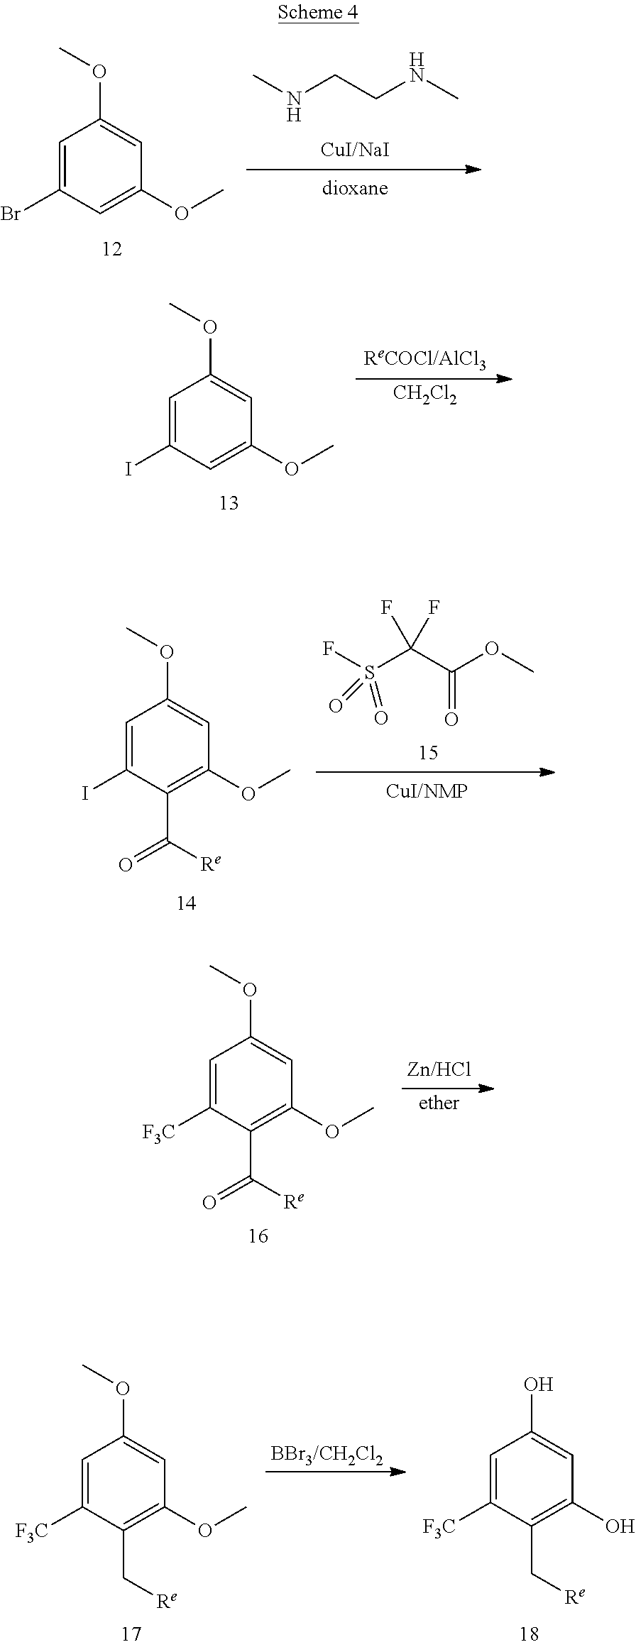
N(CCNC)C.C1=C(Br)C=C(OC)C=C1OC.C1=C(I)C=C(OC)C=C1OC.[CH2Cl2].C1=C(I)C(C(=O)[Re])=C(OC)C=C1OC.C(=O)(C(S(F)(=O)=O)(F)F)OC.C1=C([F3C])C(C([Re])=O)=C(OC)C=C1OC.[ether].C1=C([F3C])C(C[Re])=C(OC)C=C1OC.C1=C([F3C])C(C[Re])=C(O)C=C1O
